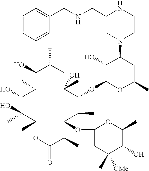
C1(O)C(C)C(O)C(O)(C)C(CC)OC(=O)C(C)C(OC2CC(C)([OMe])C(O)C(C)O2)C(C)C(OC2OC(C)CC(N(C)CCNCCNCC3=CC=CC=C3)C2O)C(C)(O)CC1C
